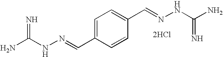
N=C(NN=CC1=CC=C(C=NNC(N)=N)C=C1)N.[2HCl]
